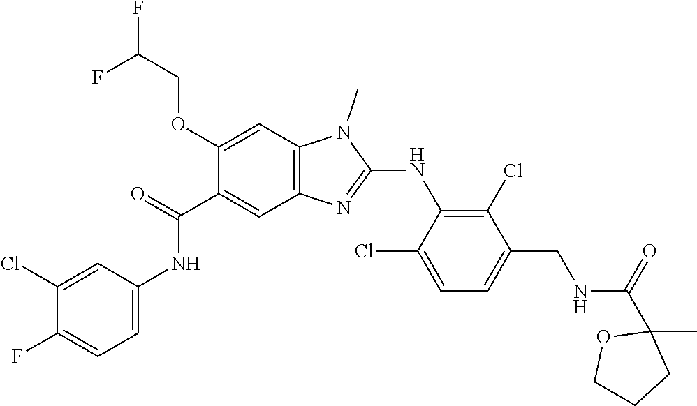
C1(Cl)=CC(NC(C2=CC3=C(C=C2OCC(F)F)N(C)C(NC2=C(Cl)C(CNC(C4(C)OCCC4)=O)=CC=C2Cl)=N3)=O)=CC=C1F
